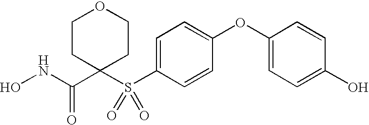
N(C(C1(S(C2=CC=C(OC3=CC=C(O)C=C3)C=C2)(=O)=O)CCOCC1)=O)O
